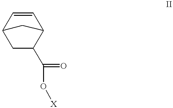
C1C(C(=O)O[X])C2C=CC1C2
